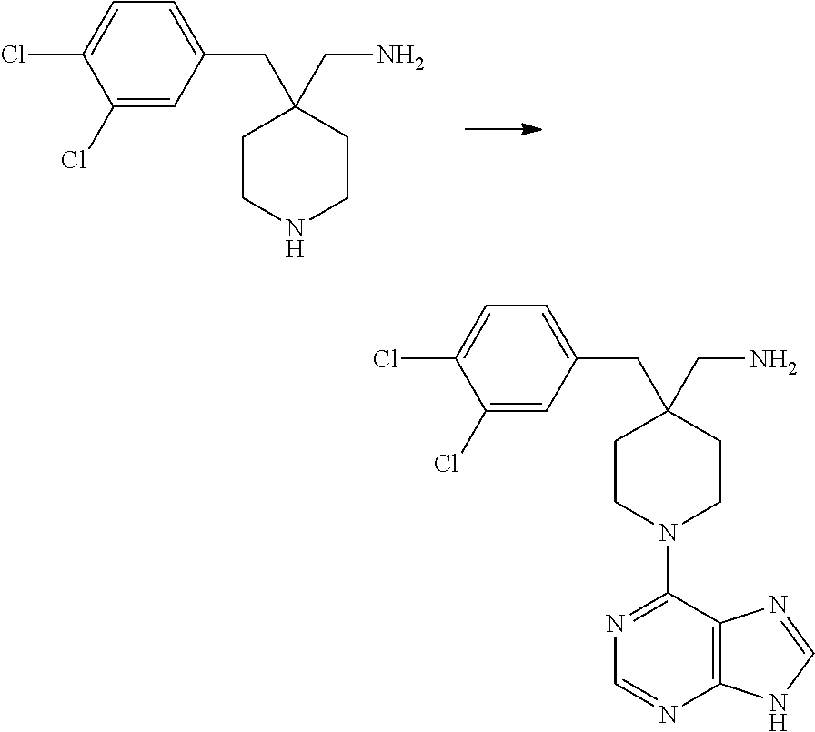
C1=C(Cl)C(Cl)=CC(CC2(CN)CCNCC2)=C1.C1=C(Cl)C(Cl)=CC(CC2(CN)CCN(C3=NC=NC4=C3N=CN4)CC2)=C1
